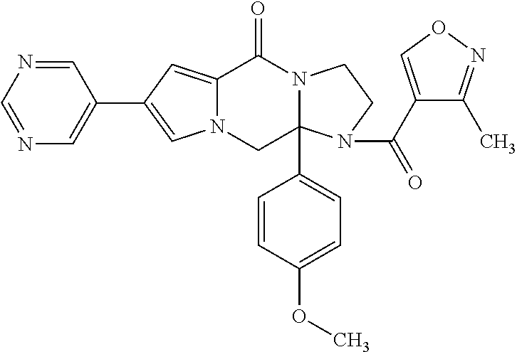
C12=CC(C3=CN=CN=C3)=CN1CC1(C3=CC=C(OC)C=C3)N(C2=O)CCN1C(C1=CON=C1C)=O
